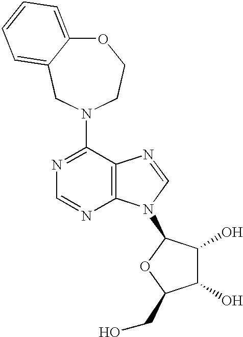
C12=CC=CC=C1CN(C1=NC=NC3=C1N=CN3C1C(O)C(O)C(CO)O1)CCO2
